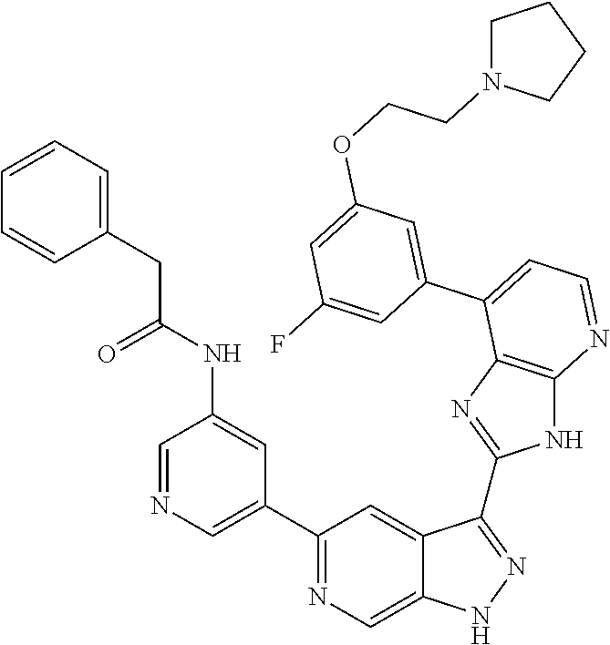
C1(C2=NC=C3C(=C2)C(C2=NC4=C(N2)N=CC=C4C2=CC(OCCN4CCCC4)=CC(F)=C2)=NN3)=CN=CC(NC(CC2=CC=CC=C2)=O)=C1
